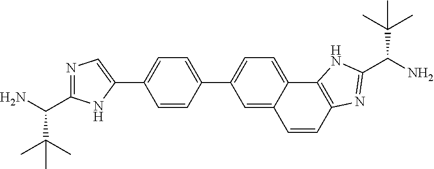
C1=C2C(=CC=C1C1=CC=C(C3=CN=C(C(N)C(C)(C)C)N3)C=C1)C1=C(C=C2)N=C(C(N)C(C)(C)C)N1
